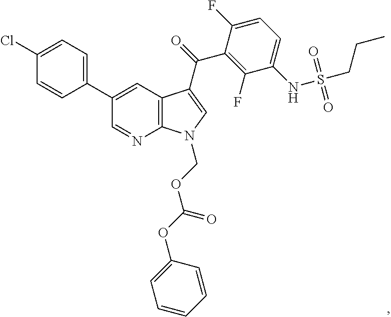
C1(Cl)=CC=C(C2=CC3=C(N=C2)N(COC(OC2=CC=CC=C2)=O)C=C3C(=O)C2=C(F)C(NS(CCC)(=O)=O)=CC=C2F)C=C1
